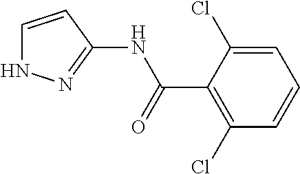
C1=CC(NC(C2=C(Cl)C=CC=C2Cl)=O)=NN1
